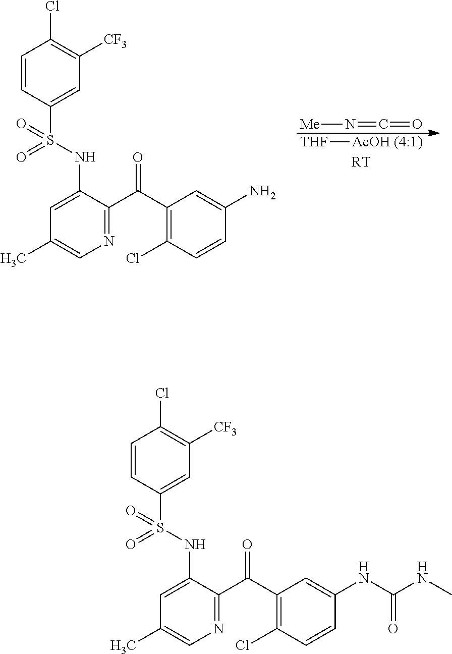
C1=CC(S(NC2=CC(C)=CN=C2C(C2=C(Cl)C=CC(N)=C2)=O)(=O)=O)=CC([CF3])=C1Cl.[Me]N=C=O.[THF][AcOH (4:1)].[RT].C1=CC(S(NC2=CC(C)=CN=C2C(C2=C(Cl)C=CC(NC(NC)=O)=C2)=O)(=O)=O)=CC([CF3])=C1Cl
